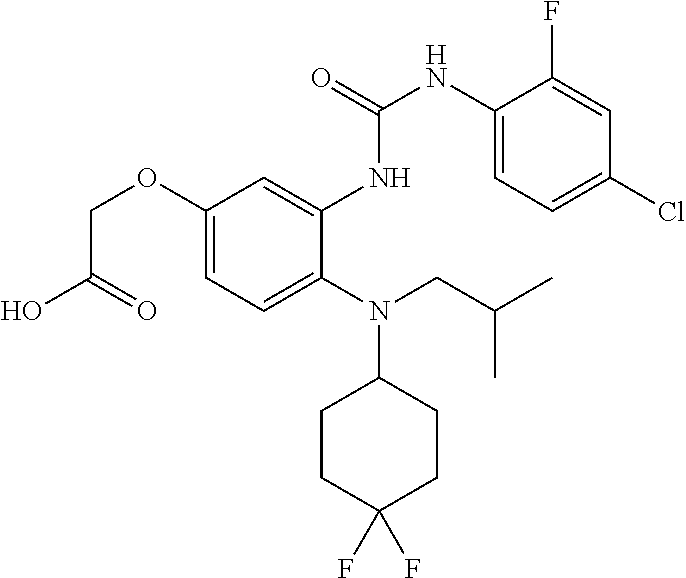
C1(OCC(O)=O)=CC=C(N(CC(C)C)C2CCC(F)(F)CC2)C(NC(NC2=CC=C(Cl)C=C2F)=O)=C1
